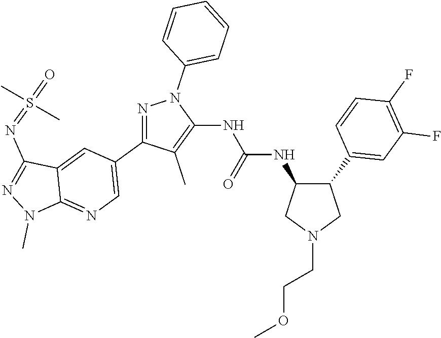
N1=C(C2=CN=C3C(=C2)C(N=S(=O)(C)C)=NN3C)C(C)=C(NC(NC2C(C3=CC(F)=C(F)C=C3)CN(CCOC)C2)=O)N1C1=CC=CC=C1
